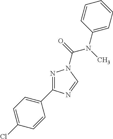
N1=C(C2=CC=C(Cl)C=C2)N=CN1C(N(C1=CC=CC=C1)C)=O
